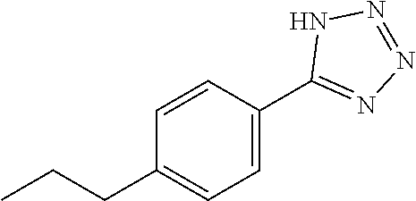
CCCC1=CC=C(C2=NN=NN2)C=C1
